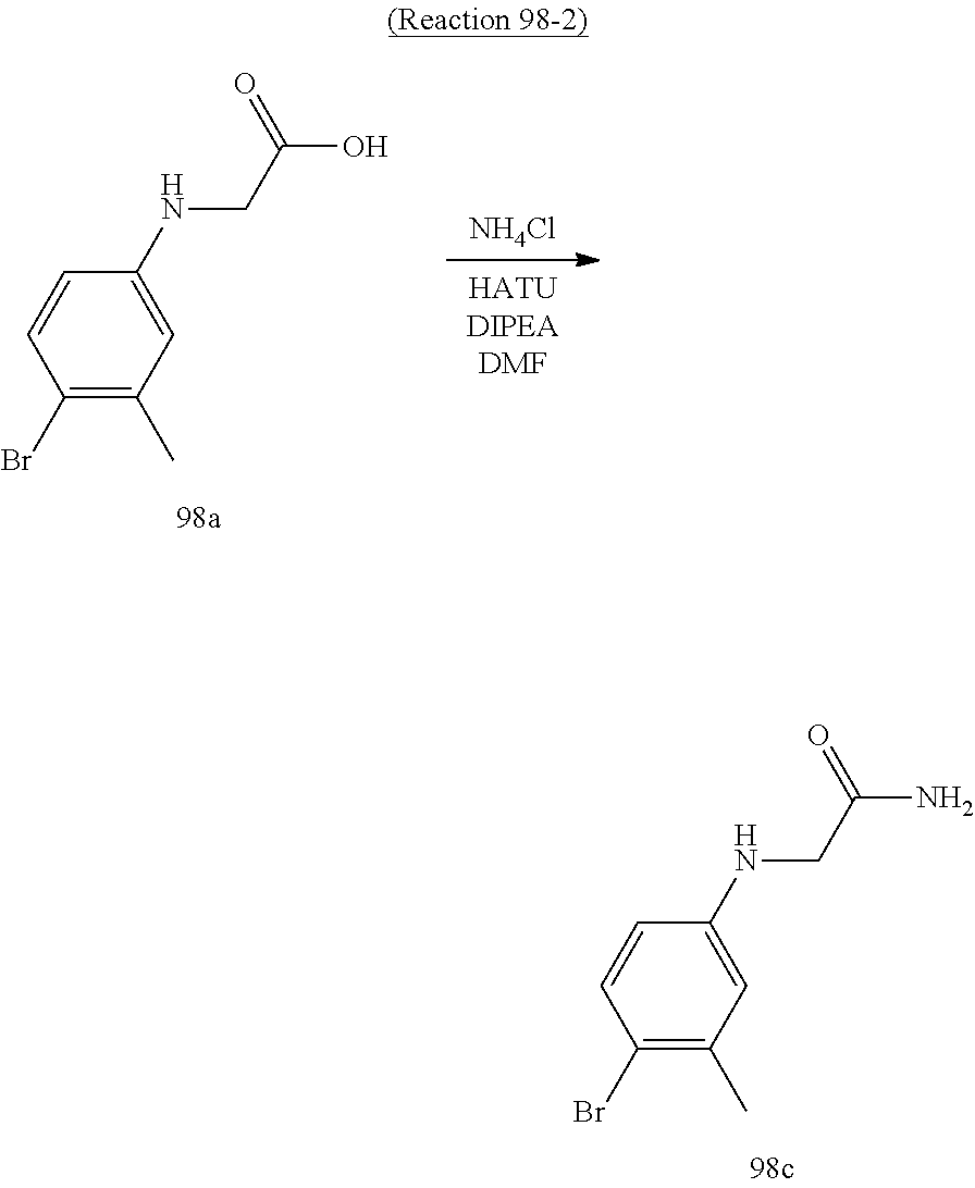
C1(Br)=C(C)C=C(NCC(O)=O)C=C1.[NH4Cl].C1(Br)=C(C)C=C(NCC(N)=O)C=C1
